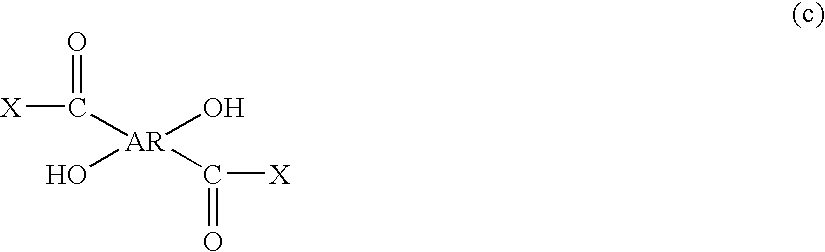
O[AR](C([X])=O)(O)C([X])=O
